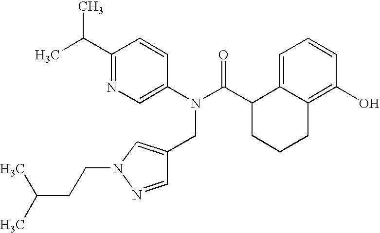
C1(C(C)C)=NC=C(N(C(C2CCCC3=C(O)C=CC=C23)=O)CC2=CN(CCC(C)C)N=C2)C=C1
